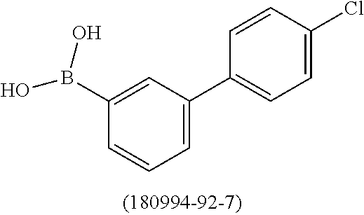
C1(B(O)O)=CC(C2=CC=C(Cl)C=C2)=CC=C1
